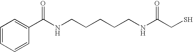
C1=C(C(NCCCCCNC(CS)=O)=O)C=CC=C1
